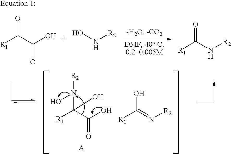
[R1]C(C(=O)O)=O.ON[R2].[R1]C(N[R2])=O.N(C(C(O)=O)([R1])O)(O)[R2].[R1]C(=N[R2])O
